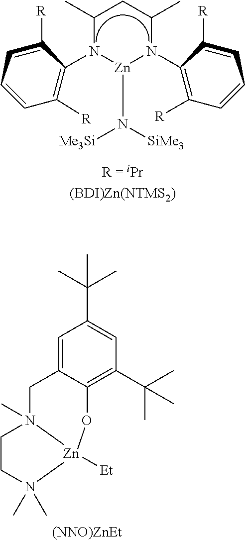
C12=CC(C(C)(C)C)=CC(C(C)(C)C)=C1O[Zn]1([Et])N(C)(C2)CCN1(C)C.[(NNO)ZnEt].C1=C([R])C(N2C(C)CC(C)N(C3=C([R])C=CC=C3[R])[Zn]2N([SiMe3])[Me3Si])=C([R])C=C1
